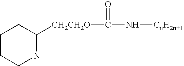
C1CCNC([CH2CH2O]C(N[CnH2n+1])=O)C1
